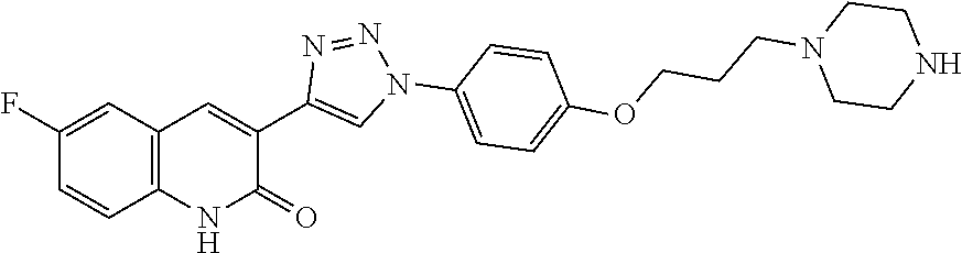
C12=C(C=C(F)C=C1)C=C(C1=CN(C3=CC=C(OCCCN4CCNCC4)C=C3)N=N1)C(=O)N2
